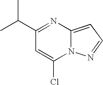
C1(C(C)C)=NC2=CC=NN2C(Cl)=C1
